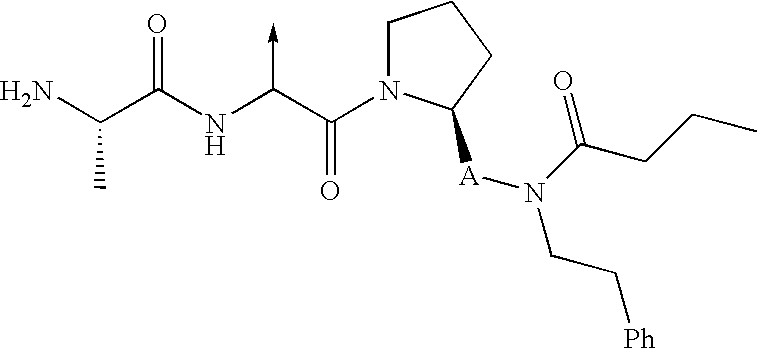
C(N)(C(NC(C(N1CCCC1[A]N(CC[Ph])C(CCC)=O)=O)->C)=O)C
